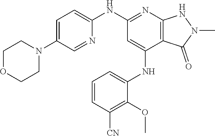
N(C1=NC2=C(C(NC3=CC=CC([CN])=C3OC)=C1)C(=O)N(C)N2)C1=CC=C(N2CCOCC2)C=N1
